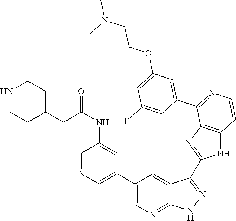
C1=NC=C(C2=CN=C3C(=C2)C(C2=NC4=C(N2)C=CN=C4C2=CC(OCCN(C)C)=CC(F)=C2)=N[N H]3)C=C1NC(=O)CC1CCNCC1
